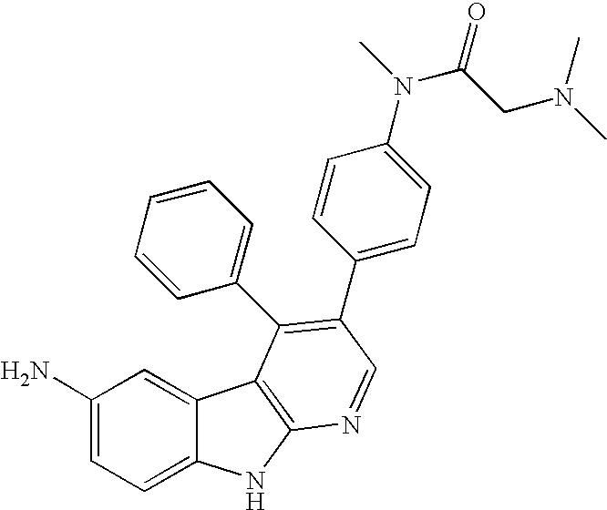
C1(N)=CC=C2C(=C1)C1=C(N2)N=CC(C2=CC=C(N(C(CN(C)C)=O)C)C=C2)=C1C1=CC=CC=C1
